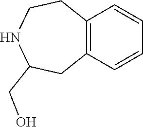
C12=C(CCNC(CO)C1)C=CC=C2
